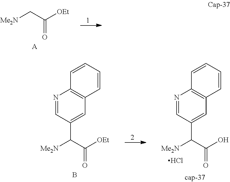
[Me2N]CC([OEt])=O.[A].[Me2N]C(C([OEt])=O)C1=CC2=C(N=C1)C=CC=C2.B.[Me2N]C(C(O)=O)C1=CC2=C(N=C1)C=CC=C2.Cl
